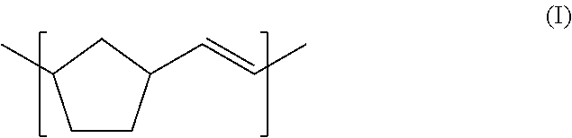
C1CC(C=CC)CC1C
